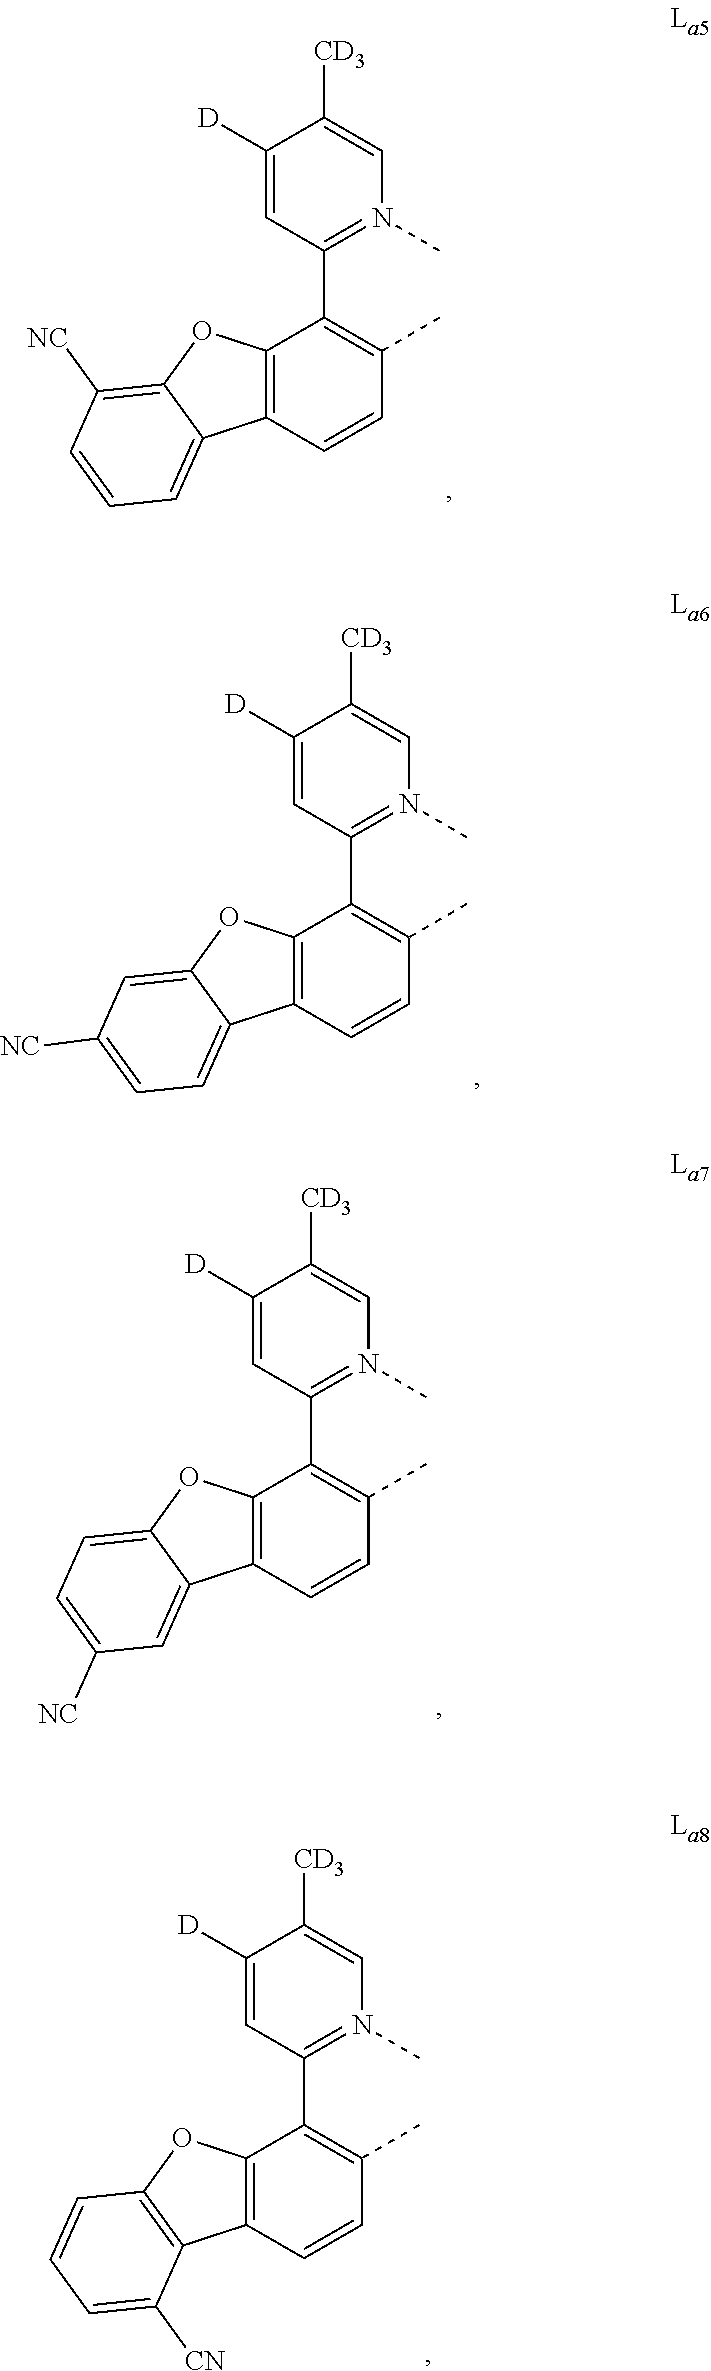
C1([D])=CC(C2=C(C)C=CC3=C2OC2=C([NC])C=CC=C32)=N(C)C=C1[CD3].C1([D])=CC(C2=C(C)C=CC3=C2OC2=CC([NC])=CC=C32)=N(C)C=C1[CD3].C1([D])=CC(C2=C(C)C=CC3=C2OC2=CC=C([NC])C=C32)=N(C)C=C1[CD3].C1([D])=CC(C2=C(C)C=CC3=C2OC2=C3C([CN])=CC=C2)=N(C)C=C1[CD3]
